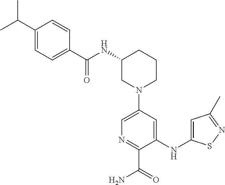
C1(NC(=O)C2=CC=C(C(C)C)C=C2)CN(C2=CN=C(C(=O)N)C(NC3=CC(C)=NS3)=C2)CCC1
